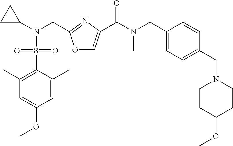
O1C=C(C(N(C)CC2=CC=C(CN3CCC(OC)CC3)C=C2)=O)N=C1CN(C1CC1)S(C1=C(C)C=C(OC)C=C1C)(=O)=O
